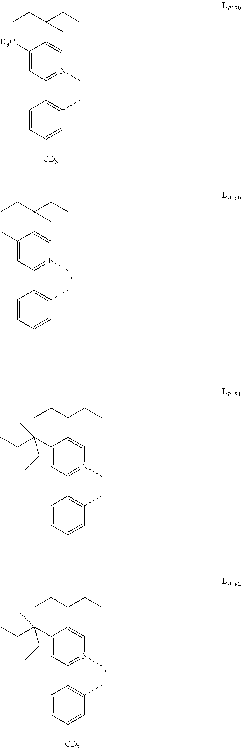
C1=CC([CD3])=CC(C)=C1C1=N(C)C=C(C(CC)(CC)C)C([D3C])=C1.C1=CC(C)=CC(C)=C1C1=N(C)C=C(C(CC)(CC)C)C(C)=C1.C1=CC=CC(C)=C1C1=N(C)C=C(C(CC)(C)CC)C(C(CC)(C)CC)=C1.C1=CC([CD3])=CC(C)=C1C1=N(C)C=C(C(CC)(C)CC)C(C(CC)(C)CC)=C1
